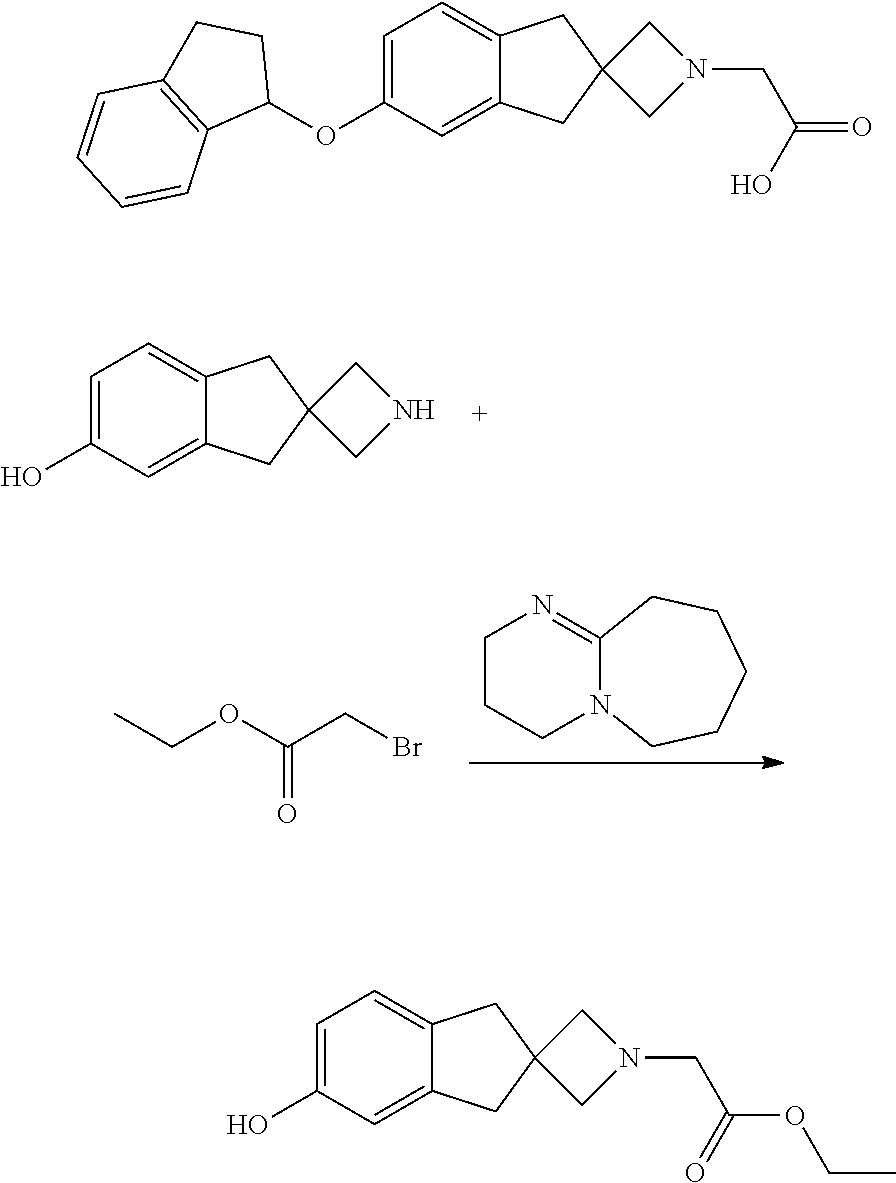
C12=NCCCN1CCCCC2.CCOC(CBr)=O.C1=C(O)C=C2C(=C1)CC1(C2)CNC1.C1=C(O)C=C2C(=C1)CC1(C2)CN(CC(=O)OCC)C1.C1(OC2CCC3=C2C=CC=C3)=CC=C2C(=C1)CC1(C2)CN(CC(=O)O)C1
